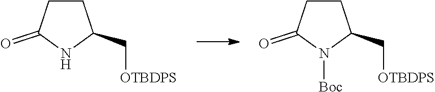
C1CC(=O)N([Boc])C1C[OTBDPS].C1CC(=O)NC1C[OTBDPS]
